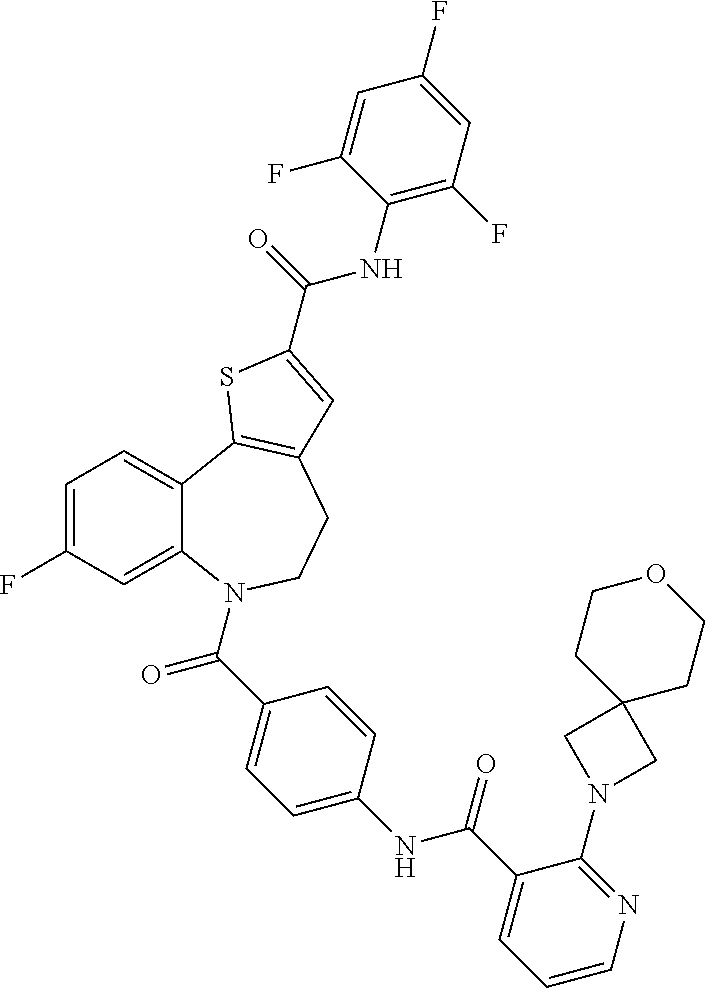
C1=C(F)C=C2C(=C1)C1=C(CCN2C(C2=CC=C(NC(C3=CC=CN=C3N3CC4(C3)CCOCC4)=O)C=C2)=O)C=C(C(=O)NC2=C(F)C=C(F)C=C2F)S1
